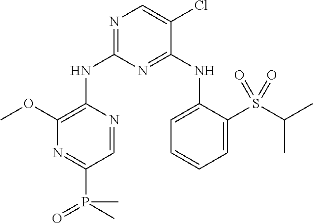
N1=C(NC2=C(OC)N=C(P(C)(=O)C)C=N2)N=C(NC2=CC=CC=C2S(C(C)C)(=O)=O)C(Cl)=C1
